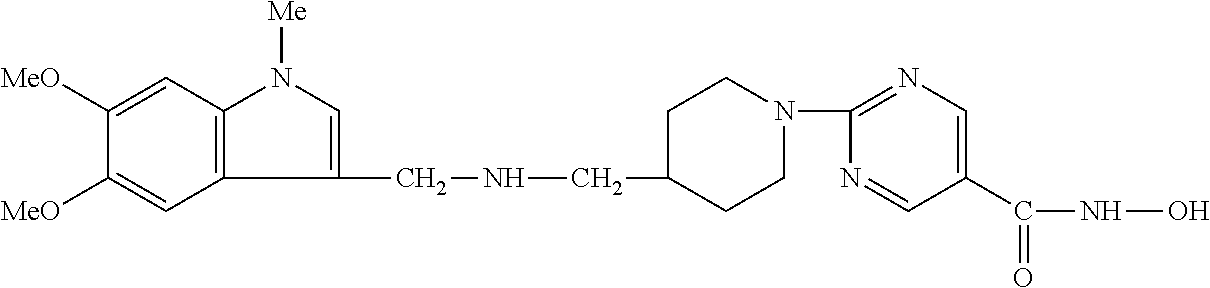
C12=C(C=C([MeO])C([MeO])=C1)N([Me])C=C2CNCC1CCN(C2=NC=C(C(=O)NO)C=N2)CC1
